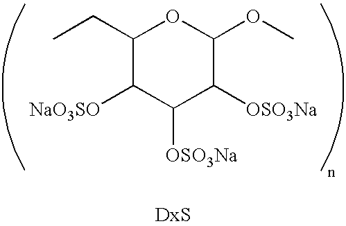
C1(CC)C([NaO3SO])C([OSO3Na])C([OSO3Na])C(OC)O1
